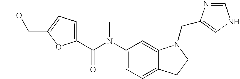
C1(N(C(C2=CC=C(COC)O2)=O)C)=CC=C2C(=C1)N(CC1=CNC=N1)CC2
